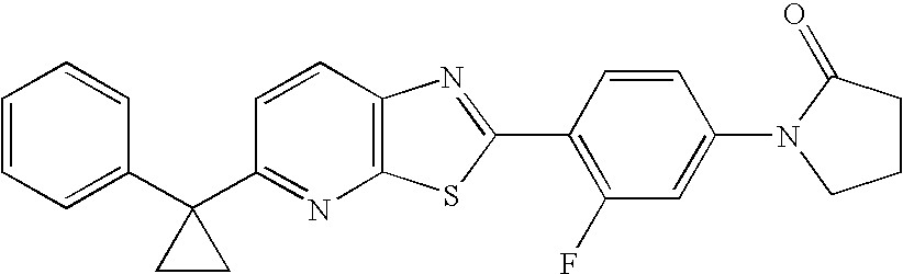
C1=CC=C(C2(C3=NC4=C(C=C3)N=C(C3=C(F)C=C(N5CCCC5=O)C=C3)S4)CC2)C=C1
